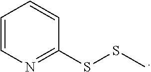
C1=CN=C(SSC)C=C1
